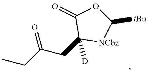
C(CC1([D])[NCbz]C([tBu])OC1=O)(CC)=O
